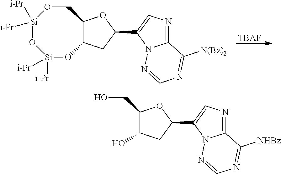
[TBAF].C12C(CC(C3=CN=C4N3N=CN=C4[N(Bz)2])O1)O[Si]([i-Pr])([i-Pr])O[Si]([i-Pr])([i-Pr])OC2.C1(CO)C(O)CC(C2=CN=C3N2N=CN=C3[NHBz])O1
